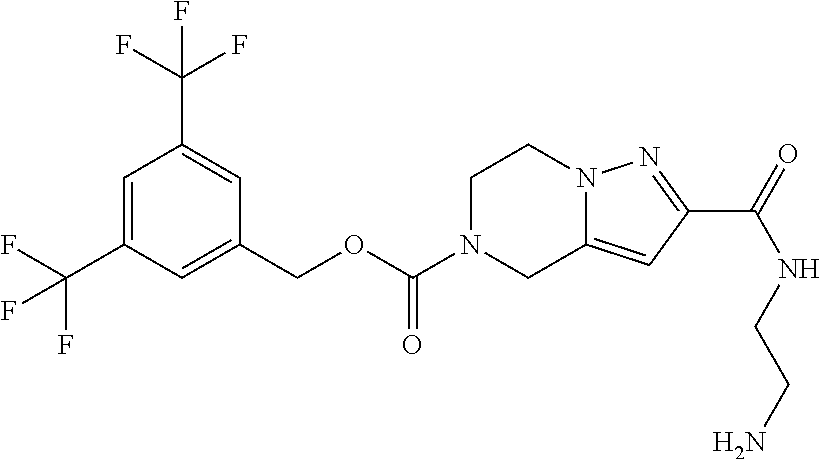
C1(COC(N2CC3=CC(C(=O)NCCN)=NN3CC2)=O)=CC(C(F)(F)F)=CC(C(F)(F)F)=C1
